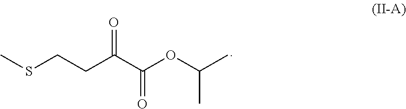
O=C(C(OC(C)C)=O)CCSC
